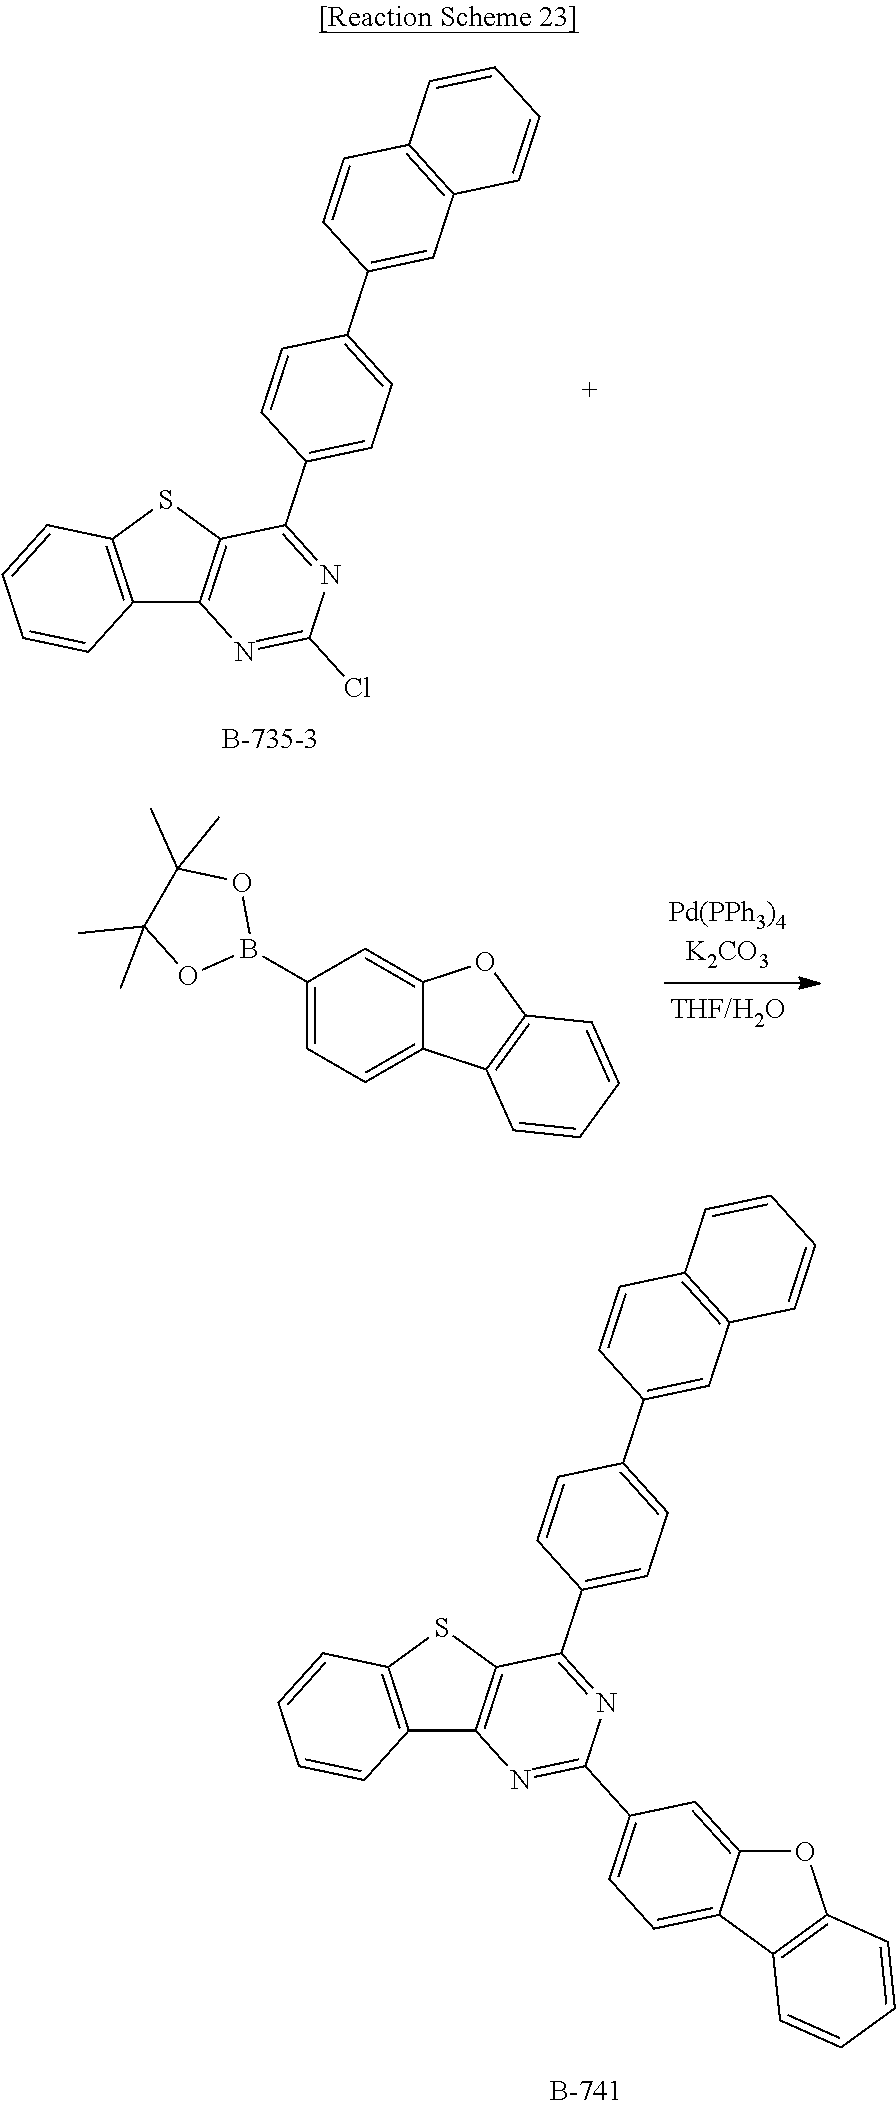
C12=C(SC3=C1N=C(Cl)N=C3C1=CC=C(C3=CC4=C(C=C3)C=CC=C4)C=C1)C=CC=C2.C1(B2OC(C)(C)C(C)(C)O2)=CC=C2C(=C1)OC1=C2C=CC=C1.C12=C(SC3=C1C=CC=C3)C(C1=CC=C(C3=CC4=C(C=C3)C=CC=C4)C=C1)=NC(C1=CC=C3C(=C1)OC1=C3C=CC=C1)=N2
